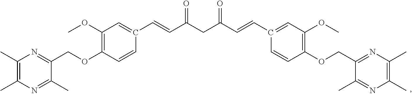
C1(C)=C(C)N=C(C)C(COC2=C(OC)C=C(C=CC(CC(C=CC3=CC(OC)=C(OCC4=NC(C)=C(C)N=C4C)C=C3)=O)=O)C=C2)=N1
